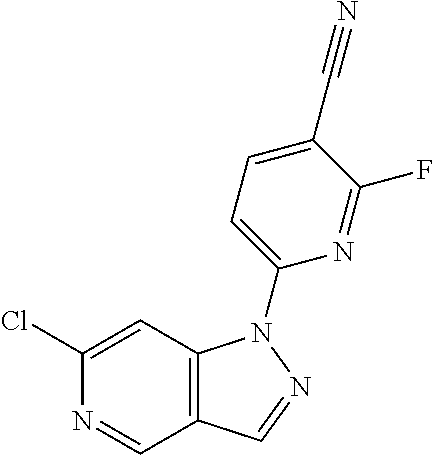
C12=C(C=C(Cl)N=C1)N(C1=CC=C(C#N)C(F)=N1)N=C2
